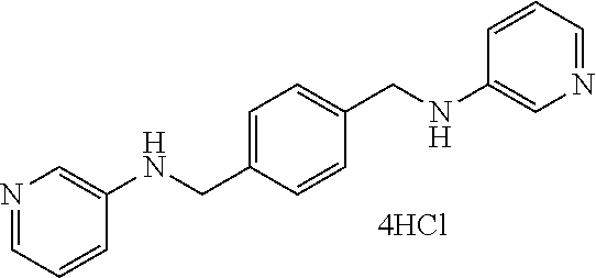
N(CC1=CC=C(CNC2=CN=CC=C2)C=C1)C1=CN=CC=C1
